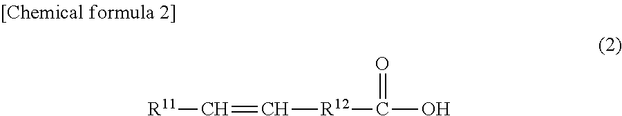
C(=C[R12]C(O)=O)[R11]
